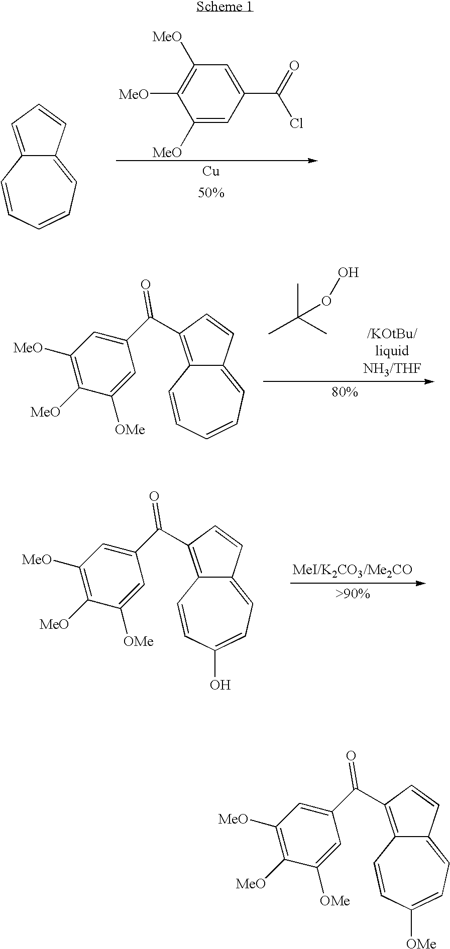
C12=CC=CC=CC1=CC=C2.C1([MeO])=CC(C(=O)Cl)=CC([MeO])=C1[MeO].[Cu].CC(C)(C)OO.C12=CC=CC=CC1=C(C(=O)C1=CC([MeO])=C([MeO])C([OMe])=C1)C=C2.C12=CC=C(O)C=CC1=C(C(=O)C1=CC([MeO])=C([MeO])C([OMe])=C1)C=C2.C12=CC=C([OMe])C=CC1=C(C(=O)C1=CC([MeO])=C([MeO])C([OMe])=C1)C=C2
